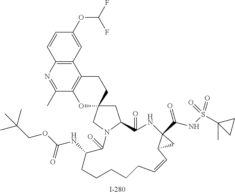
C1=CC2=C(C=C1OC(F)F)C1=C(C(C)=N2)OC2(CC1)CC1N(C2)C(=O)C(NC(=O)OCC(C)(C)C)CCCCCC=CC2C(C(=O)NS(=O)(C3(C)CC3)=O)(NC1=O)C2
